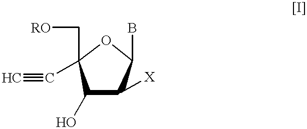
C1(C#C)(C[RO])C(O)C([X])C(B)O1
